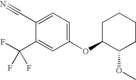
C1(OC2C(OC)CCCC2)=CC=C(C#N)C(C(F)(F)F)=C1
